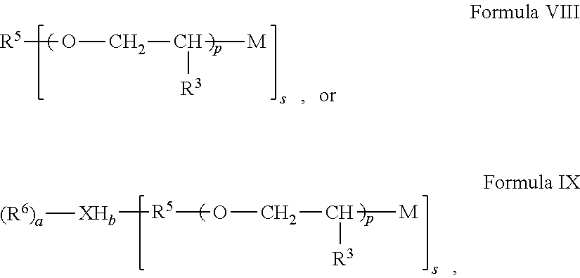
[R5]OCC([R3])[M].[R5](OCC([R3])[M])[XHb][(R6)a]
